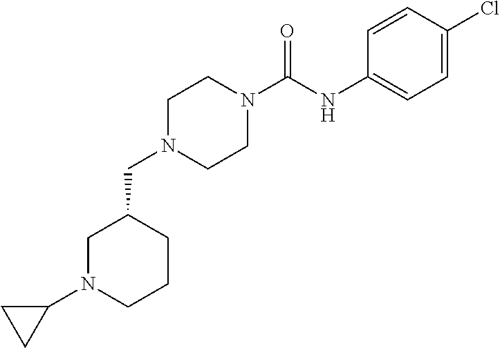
C1N(CC2CN(C3CC3)CCC2)CCN(C(NC2=CC=C(Cl)C=C2)=O)C1
